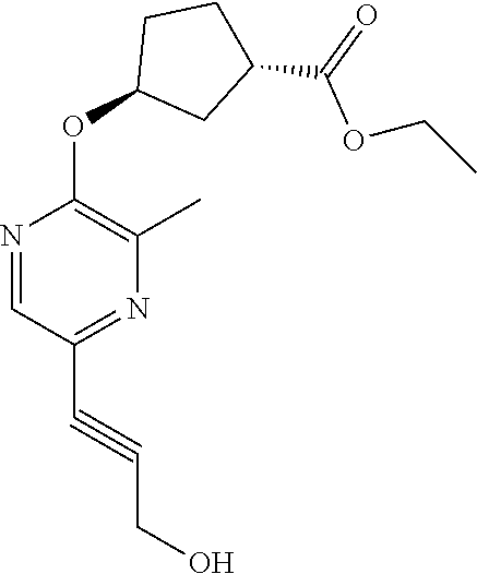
N1=CC(C#CCO)=NC(C)=C1OC1CC(C(OCC)=O)CC1
